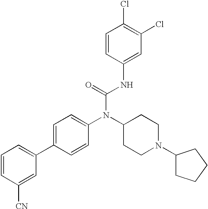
C1=CC([CN])=CC(C2=CC=C(N(C3CCN(C4CCCC4)CC3)C(=O)NC3=CC(Cl)=C(Cl)C=C3)C=C2)=C1
